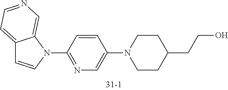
C12=CC=NC=C1N(C1=NC=C(N3CCC(CCO)CC3)C=C1)C=C2
